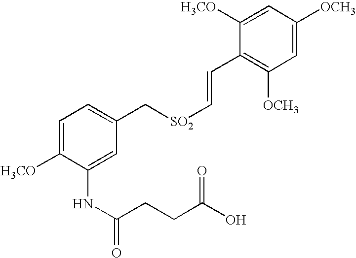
C1=C([H3CO])C(NC(=O)CCC(O)=O)=CC(C[SO2]C=CC2=C([OCH3])C=C([OCH3])C=C2[H3CO])=C1
